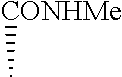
[CONHMe]C
